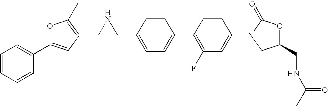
C1=C(CNCC2=C(C)OC(C3=CC=CC=C3)=C2)C=CC(C2=C(F)C=C(N3CC(CNC(C)=O)OC3=O)C=C2)=C1
